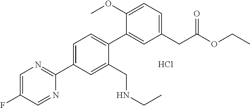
C1=C(C2=NC=C(F)C=N2)C=C(CNCC)C(C2=CC(CC(OCC)=O)=CC=C2OC)=C1.Cl
